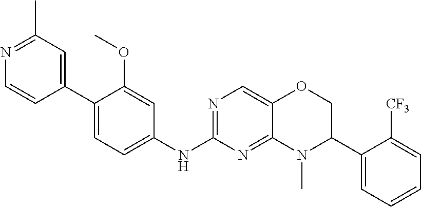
C1(C2=CC=C(NC3=NC=C4C(=N3)N(C)C(C3=CC=CC=C3[CF3])CO4)C=C2OC)=CC(C)=NC=C1
